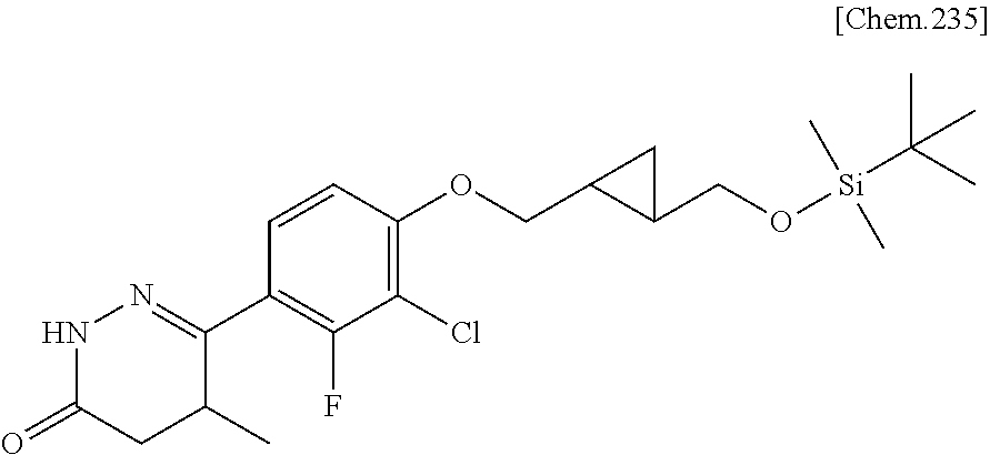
C1(C2=NNC(=O)CC2C)=C(F)C(Cl)=C(OCC2C(CO[Si](C(C)(C)C)(C)C)C2)C=C1
